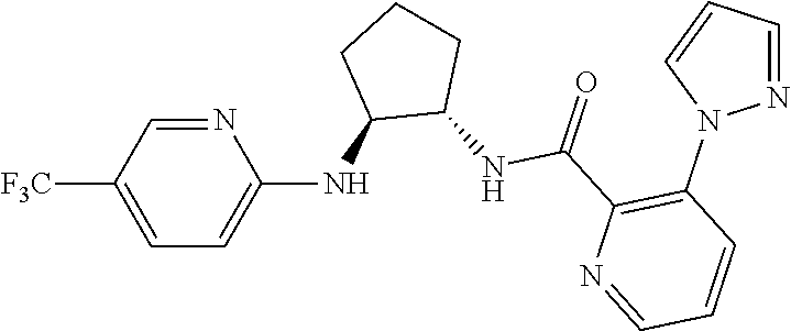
N1=CC([F3C])=CC=C1NC1C(NC(C2=C(N3N=CC=C3)C=CC=N2)=O)CCC1
